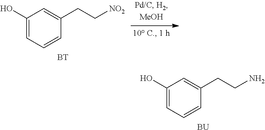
C1(O)=CC=CC(CCN)=C1.[BU].C1(O)=CC=CC(CC[NO2])=C1.[BT]
